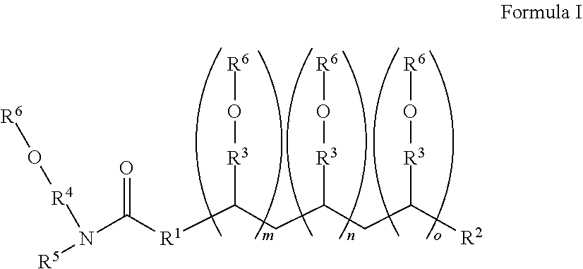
N(C([R1]C(CC(CC([R2])[R3]O[R6])[R3]O[R6])[R3]O[R6])=O)([R5])[R4]O[R6]
